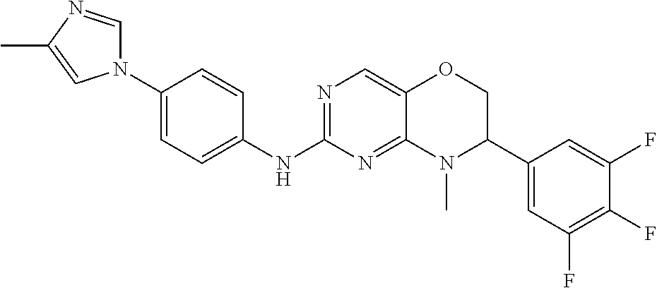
N1(C2=CC=C(NC3=NC=C4C(=N3)N(C)C(C3=CC(F)=C(F)C(F)=C3)CO4)C=C2)C=NC(C)=C1
